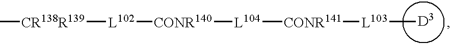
[D3].C[CR138R139][L102][CONR140][L104][CONR141][L103]C
